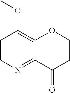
C1=CN=C2C(=C1OC)OCCC2=O
